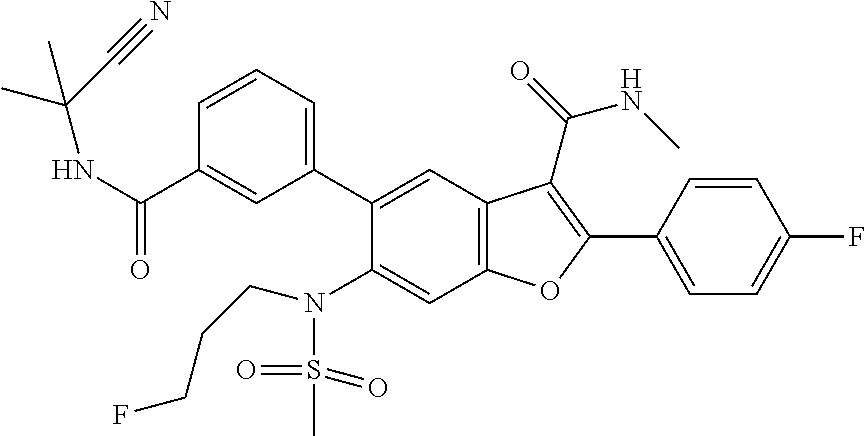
C1=CC(C2=C(C(=O)NC)C3=C(C=C(N(S(=O)(=O)C)CCCF)C(C4=CC=CC(C(NC(C)(C#N)C)=O)=C4)=C3)O2)=CC=C1F
